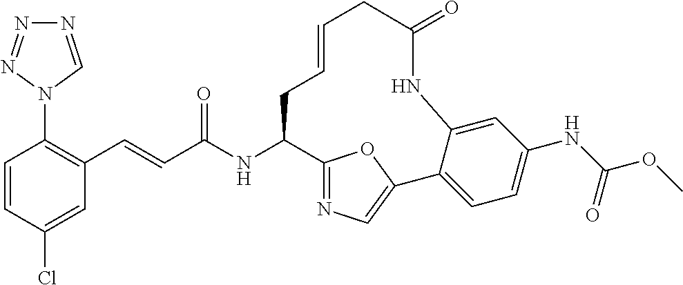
C1(N2C=NN=N2)=C(C=CC(NC2C3=NC=C(O3)C3=CC=C(NC(OC)=O)C=C3NC(=O)CC=CC2)=O)C=C(Cl)C=C1
